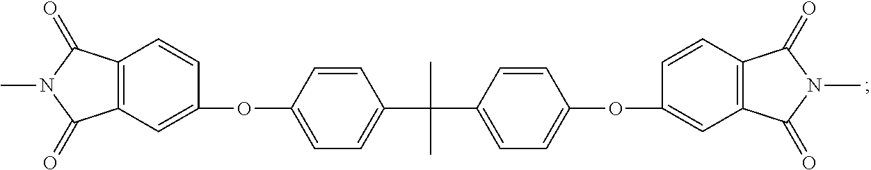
CN1C(=O)C2=C(C1=O)C=CC(OC1=CC=C(C(C3=CC=C(OC4=CC5=C(C=C4)C(=O)N(C)C5=O)C=C3)(C)C)C=C1)=C2
